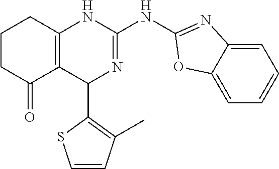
C1CC(=O)C2=C(C1)NC(NC1=NC3=CC=CC=C3O1)=NC2C1=C(C)C=CS1
